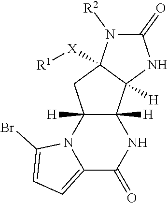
C12=CC=C(Br)N1C1([H])C([H])(NC2=O)C2([H])C([X][R1])(C1)N([R2])C(=O)N2
